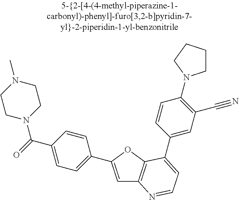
C1=C(C2=CC=C(C(=O)N3CCN(C)CC3)C=C2)OC2=C1N=CC=C2C1=CC(C#N)=C(N2CCCC2)C=C1
